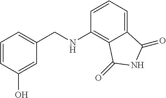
C1=CC(O)=CC(CNC2=C3C(=CC=C2)C(=O)NC3=O)=C1
